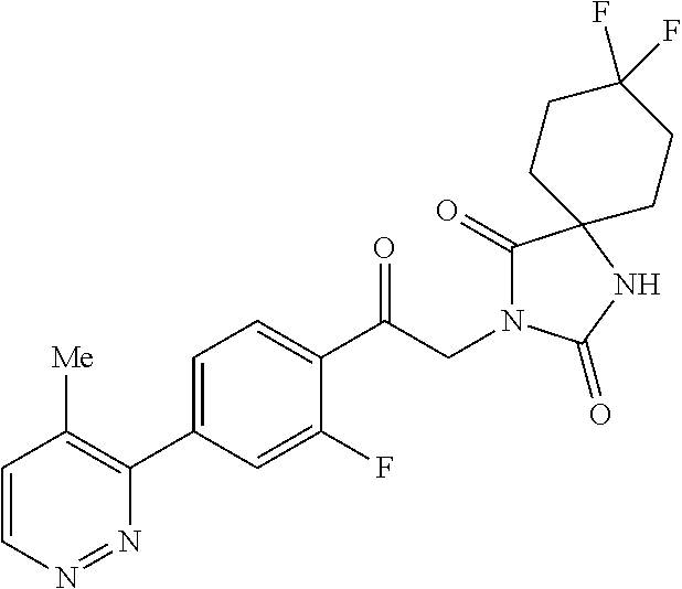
C1(C(CN2C(=O)C3(NC2=O)CCC(F)(F)CC3)=O)=CC=C(C2=C([Me])C=CN=N2)C=C1F
